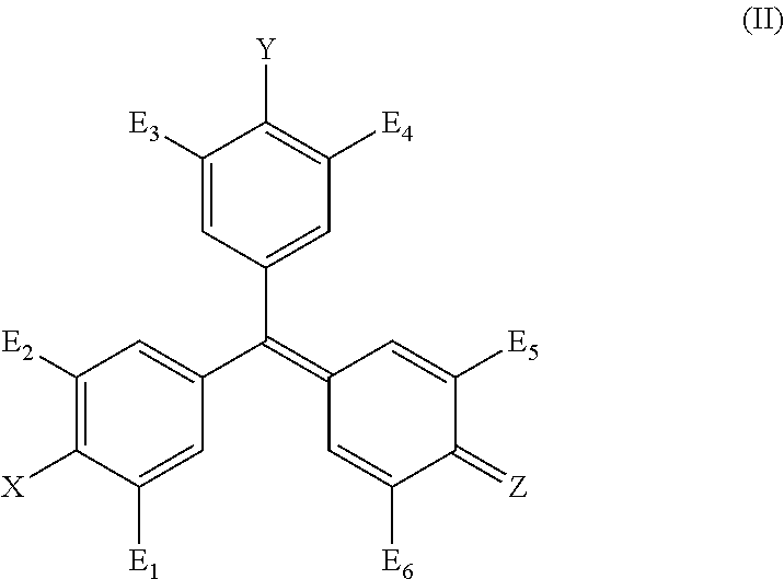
C1([E2])=C([X])C([E1])=CC(C(=C2C=C([E6])C(=[Z])C([E5])=C2)C2=CC([E4])=C([Y])C([E3])=C2)=C1
